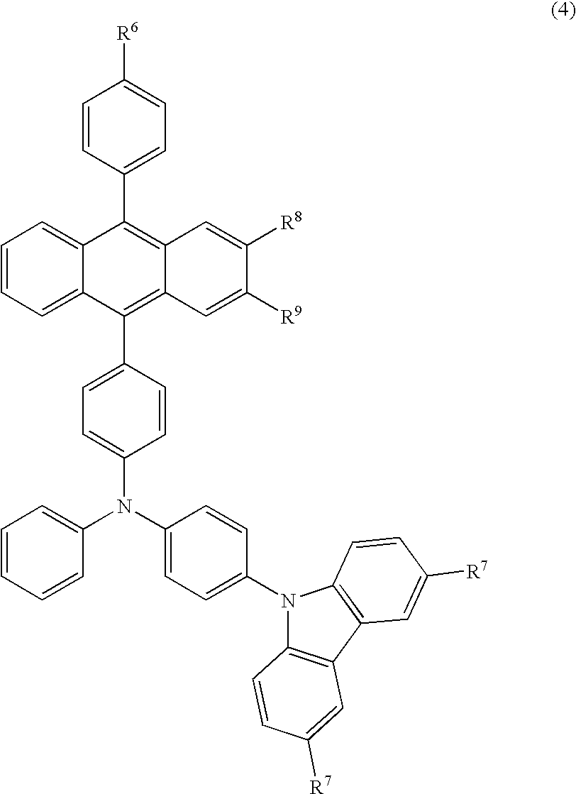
C1=CC(C2=C3C(=C(C4=CC=C(N(C5=CC=C(N6C7=C(C8=C6C=CC([R7])=C8)C=C([R7])C=C7)C=C5)C5=CC=CC=C5)C=C4)C4=CC=CC=C24)C=C([R9])C([R8])=C3)=CC=C1[R6]
